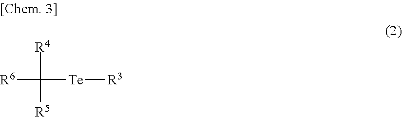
[R6]C([Te][R3])([R4])[R5]
